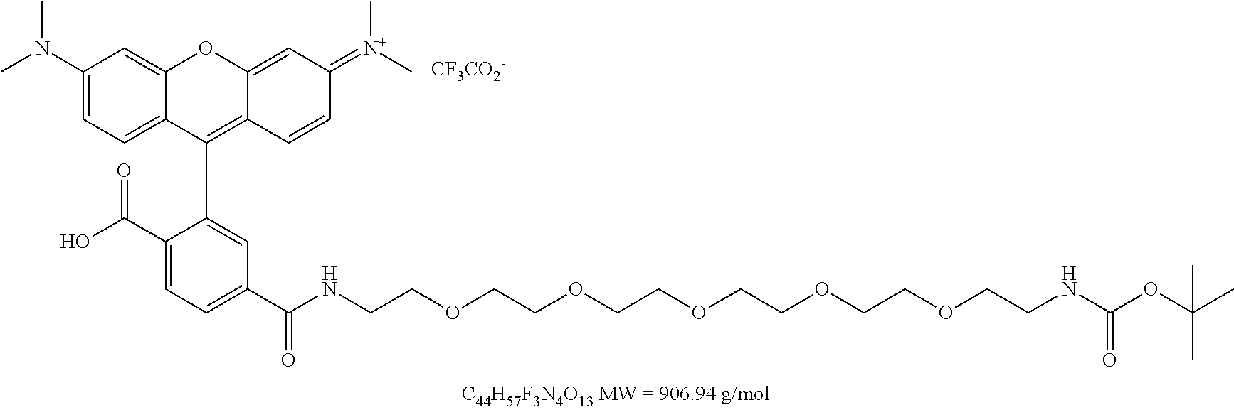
C1(N(C)C)=CC=C2C(=C1)OC1=CC(=[N+](C)C)C=CC1=C2C1=CC(C(NCCOCCOCCOCCOCCOCCNC(=O)OC(C)(C)C)=O)=CC=C1C(O)=O.[CF3CO2-]
